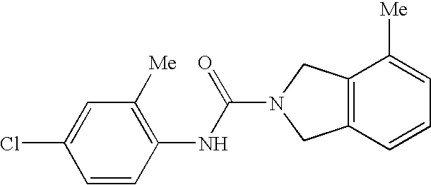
C1=C(Cl)C=CC(NC(=O)N2CC3=C(C2)C=CC=C3[Me])=C1[Me]
